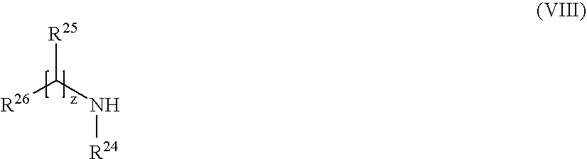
C(N[R24])([R25])[R26]
